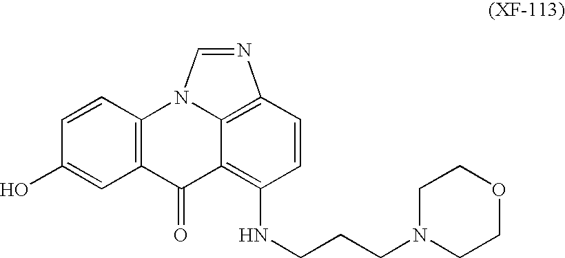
C12=C(C=CC(O)=C1)N1C=NC3=C1C(=C(NCCCN1CCOCC1)C=C3)C2=O
